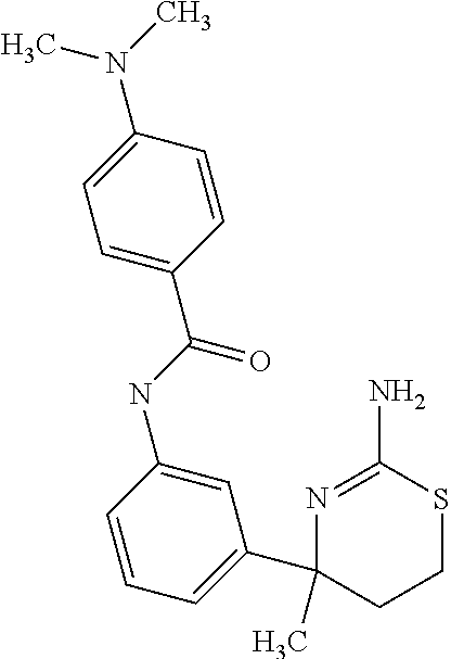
C1(C(NC2=CC(C3(C)CCSC(N)=N3)=CC=C2)=O)=CC=C(N(C)C)C=C1
